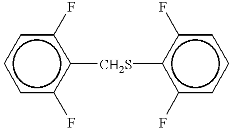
c1cc(F)c([CH2S]c2c(F)cccc2F)c(F)c1
